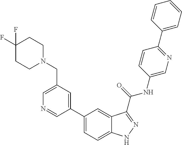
C1(CN2CCC(F)(F)CC2)=CN=CC(C2=CC=C3C(=C2)C(C(NC2=CN=C(C4=CC=CC=C4)C=C2)=O)=NN3)=C1
